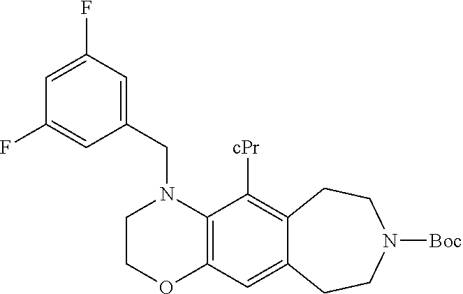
C1COC2=C(N1CC1=CC(F)=CC(F)=C1)C([cPr])=C1C(=C2)CCN([Boc])CC1
